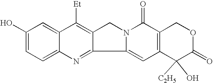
C12=CC3=C(C(=O)N1CC1=C([Et])C4=CC(O)=CC=C4N=C21)COC(=O)C3([C2H5])O
